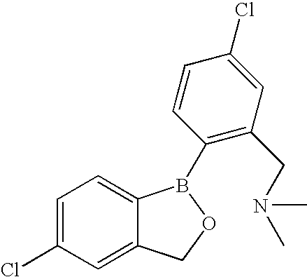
C1=C(Cl)C=C2C(=C1)B(C1=C(CN(C)C)C=C(Cl)C=C1)OC2
